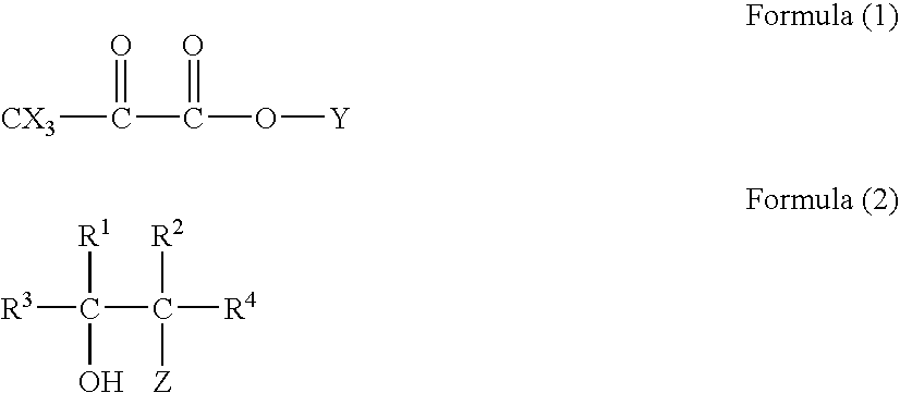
[CX3]C(C(O[Y])=O)=O.[R3]C(C([R4])([Z])[R2])(O)[R1]
